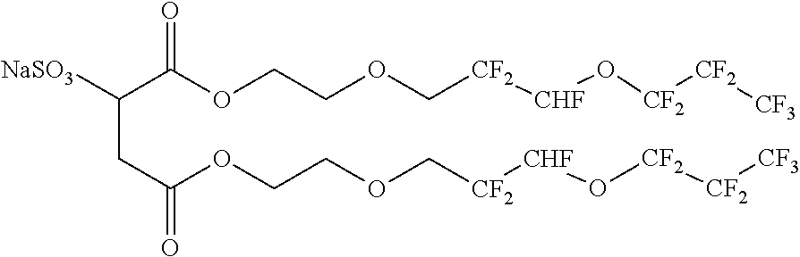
C(C(OCCOC[CF2][CHF]O[CF2][CF2][CF3])=O)C(C(OCCOC[CF2][CHF]O[CF2][CF2][CF3])=O)[NaSO3]
